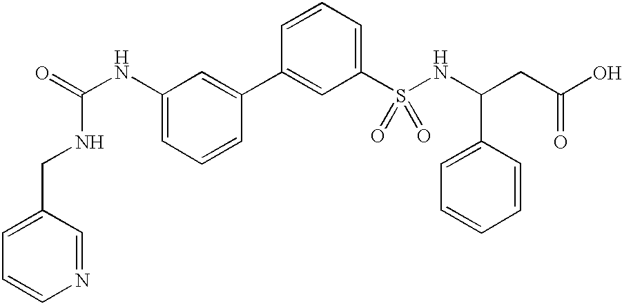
C1=C(CNC(NC2=CC=CC(C3=CC(S(NC(CC(O)=O)C4=CC=CC=C4)(=O)=O)=CC=C3)=C2)=O)C=NC=C1
